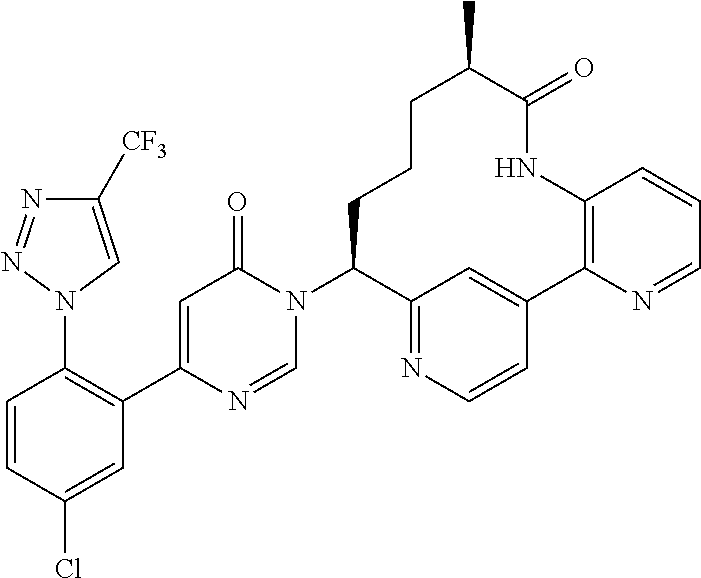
N1=NN(C2=C(C3=CC(=O)N(C4C5=NC=CC(=C5)C5=C(NC(=O)C(C)CCC4)C=CC=N5)C=N3)C=C(Cl)C=C2)C=C1[CF3]
